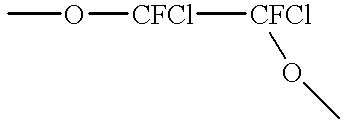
CO[CFCl][CFCl]OC
